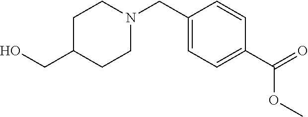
C1(CN2CCC(CO)CC2)=CC=C(C(=O)OC)C=C1
